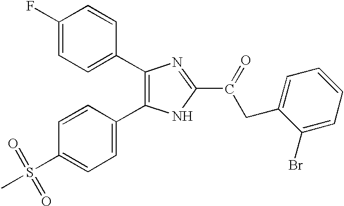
C1(C2=CC=C(F)C=C2)=C(C2=CC=C(S(=O)(=O)C)C=C2)NC(C(CC2=CC=CC=C2Br)=O)=N1
